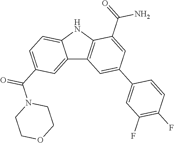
C12=CC(C(N3CCOCC3)=O)=CC=C1NC1=C2C=C(C2=CC(F)=C(F)C=C2)C=C1C(=O)N
